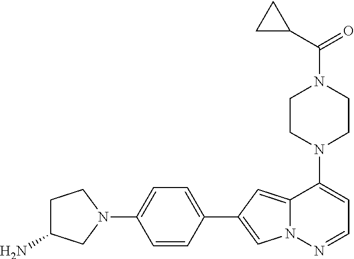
N1(C2=CC=NN3C2=CC(C2=CC=C(N4CCC(N)C4)C=C2)=C3)CCN(C(=O)C2CC2)CC1
